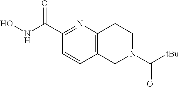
C12=C(N=C(C(NO)=O)C=C1)CCN(C(=O)[tBu])C2
